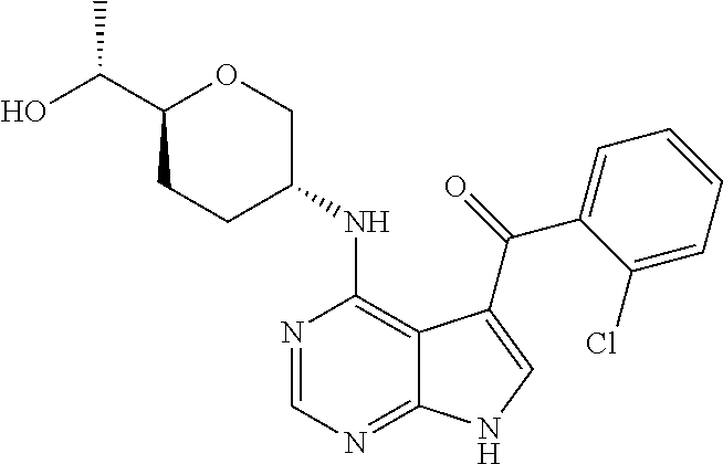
C1(C(O)C)CCC(NC2=C3C(=NC=N2)NC=C3C(=O)C2=CC=CC=C2Cl)CO1
